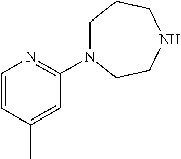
C1=CC(C)=CC(N2CCCNCC2)=N1
